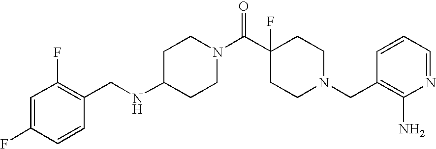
C1=CC(F)=CC(F)=C1CNC1CCN(C(=O)C2(F)CCN(CC3=C(N)N=CC=C3)CC2)CC1
